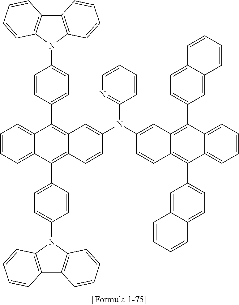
C1=CC(C2=C3C(=C(C4=CC=C(N5C6=C(C7=C5C=CC=C7)C=CC=C6)C=C4)C4=CC=CC=C24)C=CC(N(C2=CC4=C(C5=CC=C6C(=C5)C=CC=C6)C5=CC=CC=C5C(C5=CC=C6C(=C5)C=CC=C6)=C4C=C2)C2=NC=CC=C2)=C3)=CC=C1N1C2=C(C3=C1C=CC=C3)C=CC=C2
